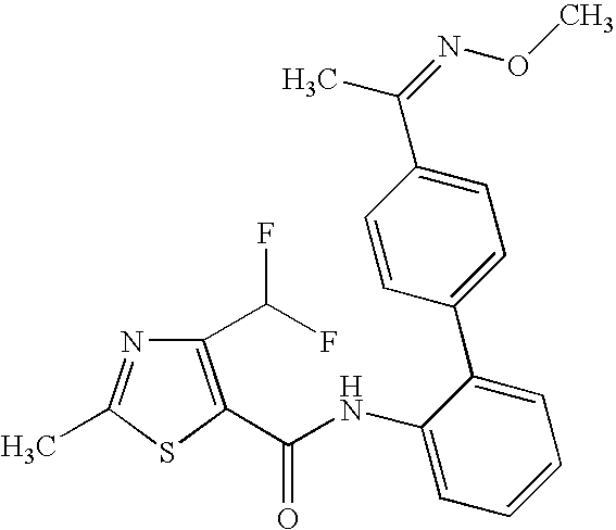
C1(C(F)F)=C(C(NC2=CC=CC=C2C2=CC=C(C(C)=NOC)C=C2)=O)SC(C)=N1
